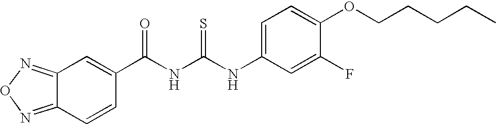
N(C(NC(=O)C1=CC2=NON=C2C=C1)=S)C1=CC=C(OCCCCC)C(F)=C1
